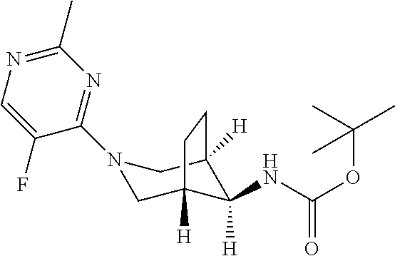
N1(C2=NC(C)=NC=C2F)CC2([H])C(NC(OC(C)(C)C)=O)([H])C([H])(C1)CC2
